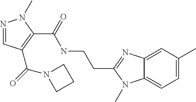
N1=CC(C(=O)N2CCC2)=C(C(=O)NCCC2=NC3=CC(C)=CC=C3N2C)N1C
